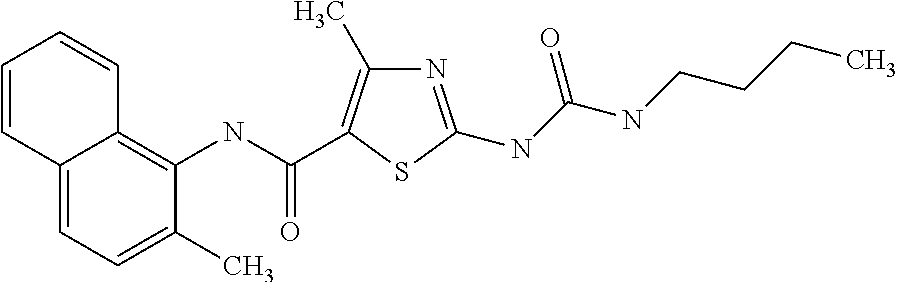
C12=CC=C(C)C(NC(=O)C3=C(C)N=C(NC(NCCCC)=O)S3)=C1C=CC=C2
